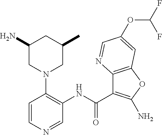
C(C1=C(N)OC2=C1N=CC(OC(F)F)=C2)(=O)NC1=C(N2CC(C)CC(N)C2)C=CN=C1
